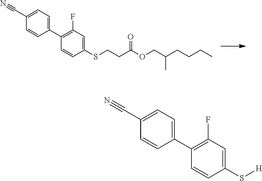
C1(SCCC(OCC(CCCC)C)=O)=CC(F)=C(C2=CC=C(C#N)C=C2)C=C1.C1(S[H])=CC(F)=C(C2=CC=C(C#N)C=C2)C=C1
